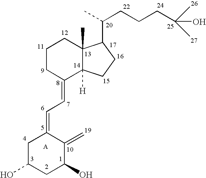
C1(=CC=C2CC(O)CC(O)C2=C)C2([H])C(C)(CCC1)C(C(CCCC(O)(C)C)C)CC2
